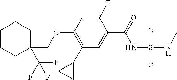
C1(C2CC2)=C(OCC2(C(F)(F)F)CCCCC2)C=C(F)C(C(=O)NS(=O)(NC)=O)=C1
